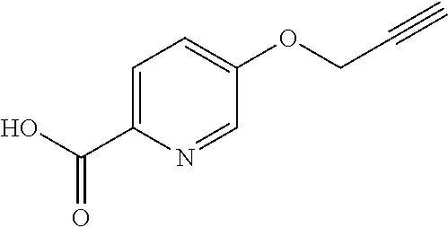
C1=C(C(O)=O)N=CC(OCC#C)=C1
